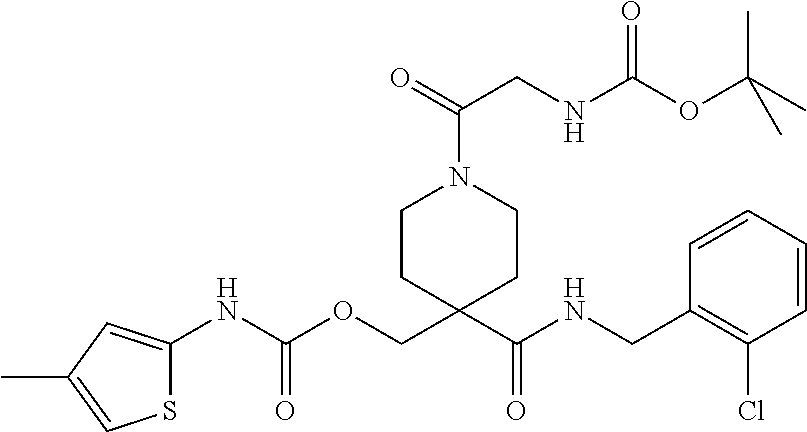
C1=CC(CNC(C2(COC(NC3=CC(C)=CS3)=O)CCN(C(=O)CNC(OC(C)(C)C)=O)CC2)=O)=C(Cl)C=C1
